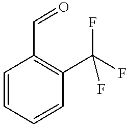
C1=CC=CC(C(F)(F)F)=C1C=O
